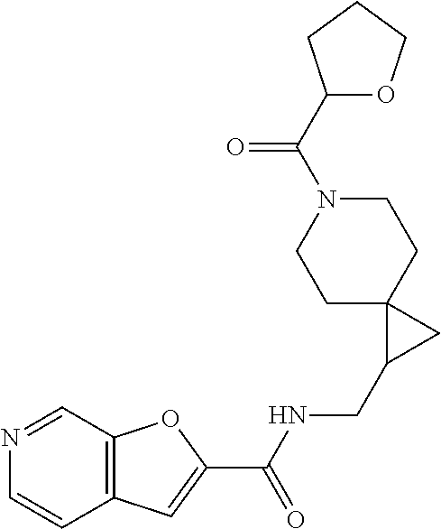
C1C2(CCN(C(C3OCCC3)=O)C1)C(CNC(C1=CC3=C(O1)C=NC=C3)=O)C2
